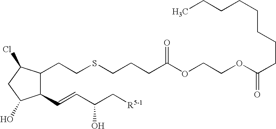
C1(C=CC(C[R5-1])O)C(CCSCCCC(OCCOC(CCCCCCCC)=O)=O)C(Cl)CC1O
